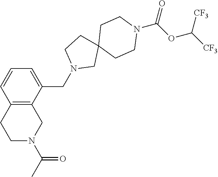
C12=C(C(CN3CC4(CC3)CCN(C(OC([CF3])[CF3])=O)CC4)=CC=C1)CN(C(C)=O)CC2
